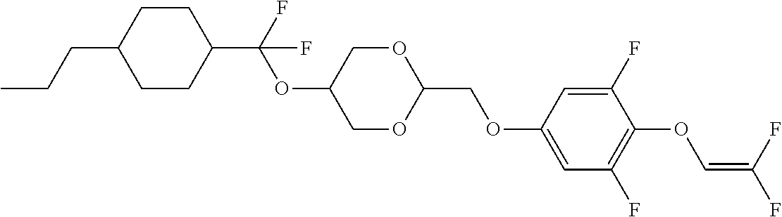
C1CC(C(F)(OC2COC(COC3=CC(F)=C(OC=C(F)F)C(F)=C3)OC2)F)CCC1CCC
